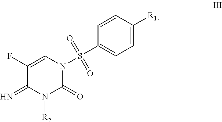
C1(F)=CN(S(C2=CC=C([R1])C=C2)(=O)=O)C(=O)N([R2])C1=N
